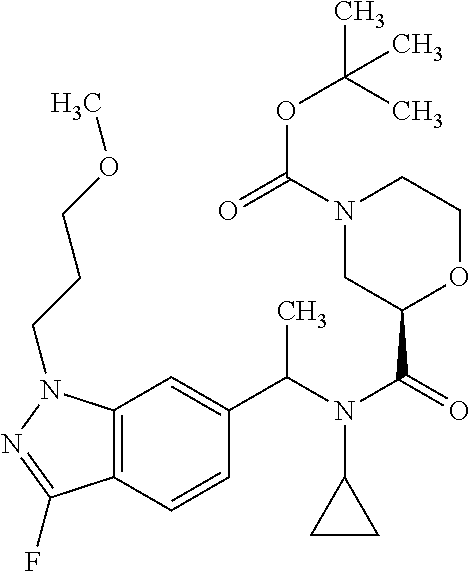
C(N(C(=O)C1OCCN(C(=O)OC(C)(C)C)C1)C1CC1)(C)C1=CC2=C(C=C1)C(F)=NN2CCCOC
